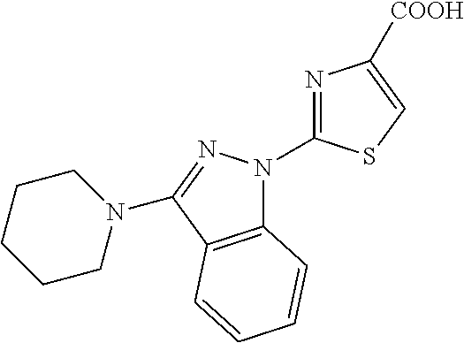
C12=C(C(N3CCCCC3)=NN1C1=NC([COOH])=CS1)C=CC=C2
